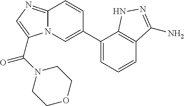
N12C(=NC=C1C(N1CCOCC1)=O)C=CC(C1=CC=CC3=C1NN=C3N)=C2
